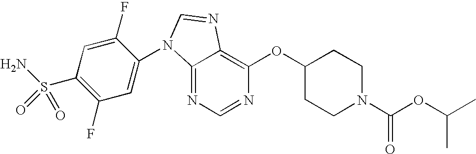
C12=NC=NC(OC3CCN(C(OC(C)C)=O)CC3)=C1N=CN2C1=CC(F)=C(S(N)(=O)=O)C=C1F
